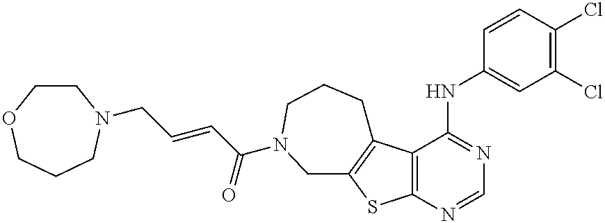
C12=C(C(NC3=CC(Cl)=C(Cl)C=C3)=NC=N1)C1=C(S2)CN(C(C=CCN2CCOCCC2)=O)CCC1
